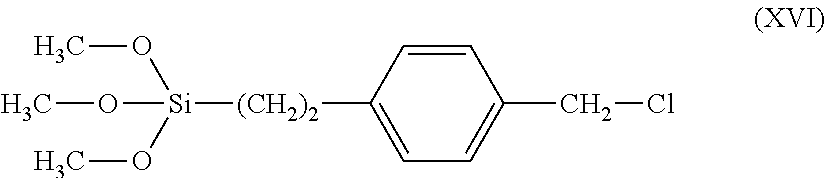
CO[Si](OC)(OC)[(CH2)2]C1=CC=C(CCl)C=C1
